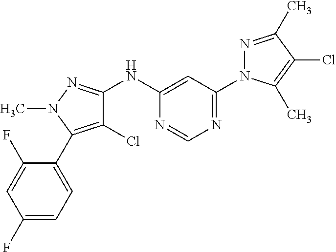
C1(NC2=NN(C)C(C3=CC=C(F)C=C3F)=C2Cl)=CC(N2N=C(C)C(Cl)=C2C)=NC=N1
